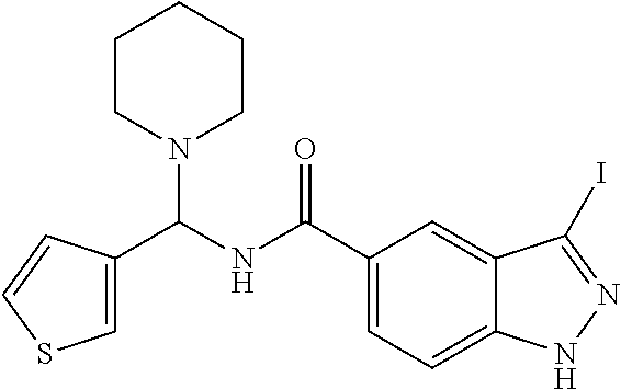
C1=C(C(NC(C2=CC=C3C(=C2)C(I)=NN3)=O)N2CCCCC2)C=CS1
